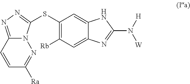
C1(SC2=NN=C3N2N=C([Ra])C=C3)=C([Rb])C=C2C(=C1)NC(N([H])[W])=N2
